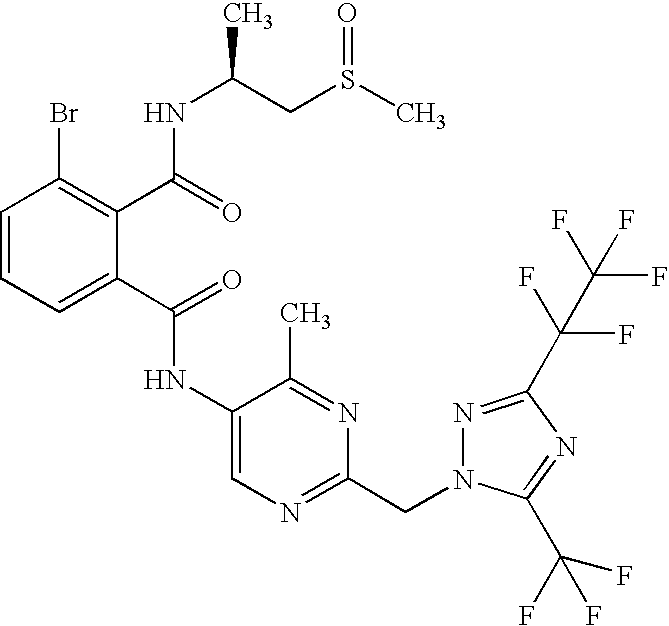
C1=CC=C(C(=O)NC2=CN=C(CN3N=C(C(C(F)(F)F)(F)F)N=C3C(F)(F)F)N=C2C)C(C(=O)NC(CS(C)=O)C)=C1Br
